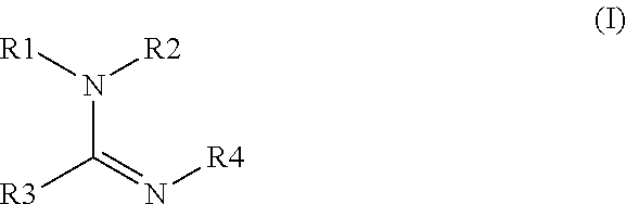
[R1]N([R2])C(=N[R4])[R3]
